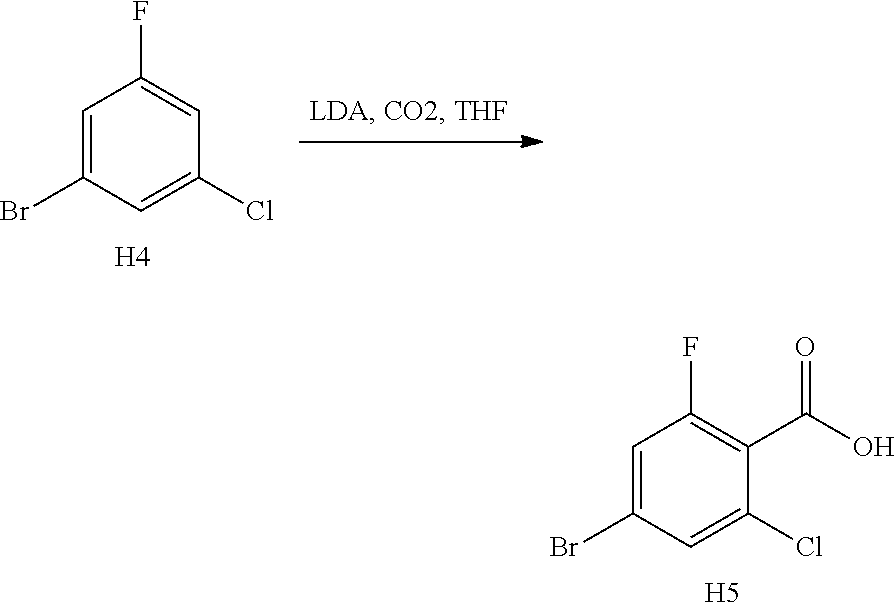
C1=C(Br)C=C(Cl)C=C1F.[H4].C1=C(Br)C=C(Cl)C(C(O)=O)=C1F.[H5]
